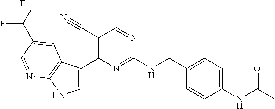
C1=C(C2=C(C#N)C=NC(NC(C3=CC=C(NC(C)=O)C=C3)C)=N2)C2=C(N1)N=CC(C(F)(F)F)=C2
